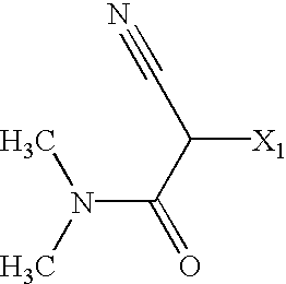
N(C(C(C#N)[X1])=O)(C)C
